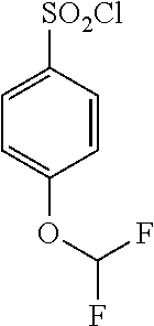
C1=C([SO2Cl])C=CC(OC(F)F)=C1
